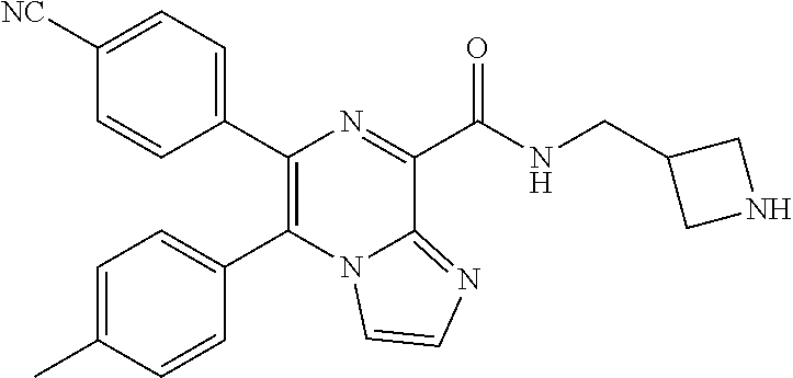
C1=C(C)C=CC(C2=C(C3=CC=C([NC])C=C3)N=C(C(NCC3CNC3)=O)C3=NC=CN23)=C1
